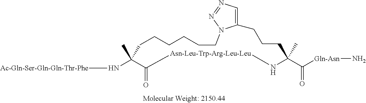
[Ac-Gln-Ser-Gln-Gln-Thr-Phe]NC1(C)CCCCCCN2C(=CN=N2)CCCC(C([Gln-Asn]N)=O)(C)N[Asn-Leu-Trp-Arg-Leu-Leu]C1=O
